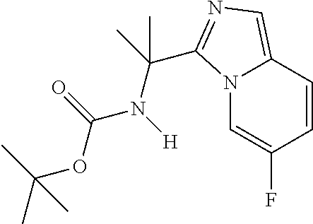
N12C=C(F)C=CC1=CN=C2C(C)(N([H])C(=O)OC(C)(C)C)C
